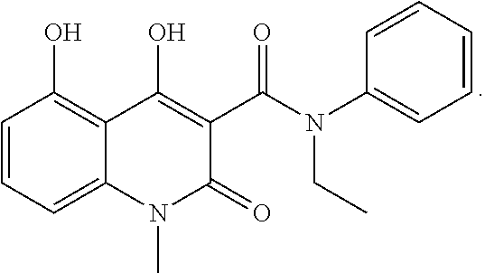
C1=CC=CC=C1N(CC)C(C1=C(O)C2=C(O)C=CC=C2N(C)C1=O)=O
